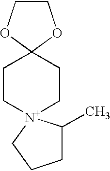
C1C[N+]2(CCC13OCCO3)C(C)CCC2
